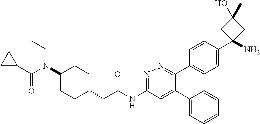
C(N(C1CCC(CC(NC2=NN=C(C3=CC=C(C4(N)CC(O)(C)C4)C=C3)C(C3=CC=CC=C3)=C2)=O)CC1)CC)(=O)C1CC1
